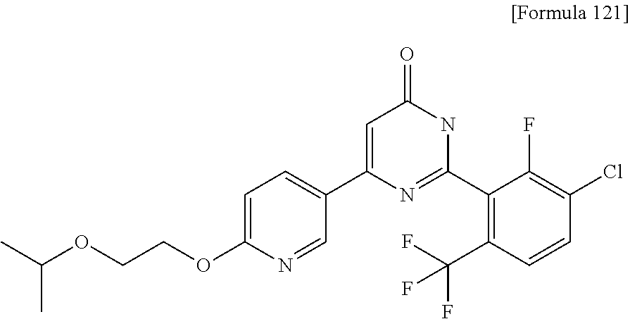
C(OCCOC1=CC=C(C2=CC(=O)NC(C3=C(C(F)(F)F)C=CC(Cl)=C3F)=N2)C=N1)(C)C
